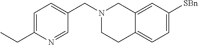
C12=CC([SBn])=CC=C1CCN(CC1=CC=C(CC)N=C1)C2
